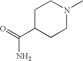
C1C(C(N)=O)CCN(C)C1
